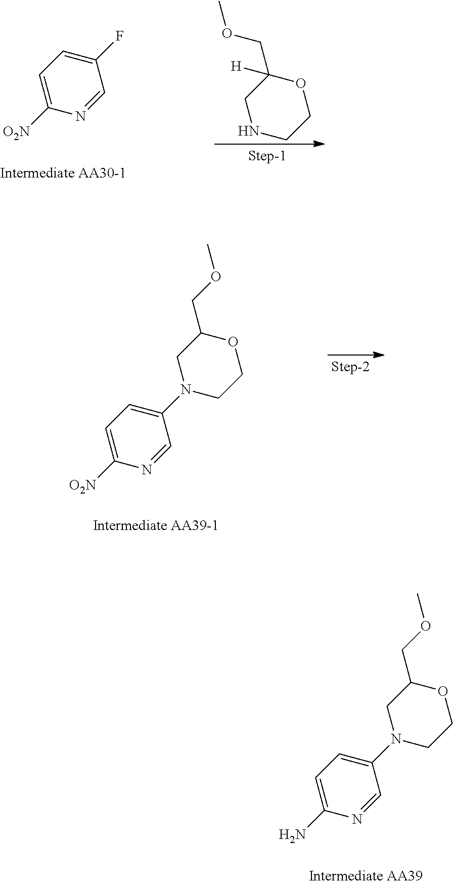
C1=C([O2N])N=CC(N2CCOC(COC)C2)=C1.C1=C([O2N])N=CC(F)=C1.C1NCCOC1(COC)[H].C1=C(N)N=CC(N2CCOC(COC)C2)=C1
